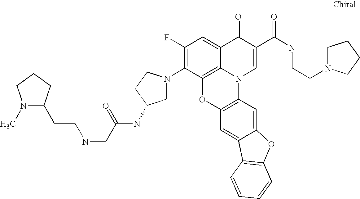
C1(F)=C(N2CC(NC(CNCCC3N(C)CCC3)=O)CC2)C2=C3C(=C1)C(=O)C(C(NCCN1CCCC1)=O)=CN3C1=C(O2)C=C2C(=C1)OC1=C2C=CC=C1
